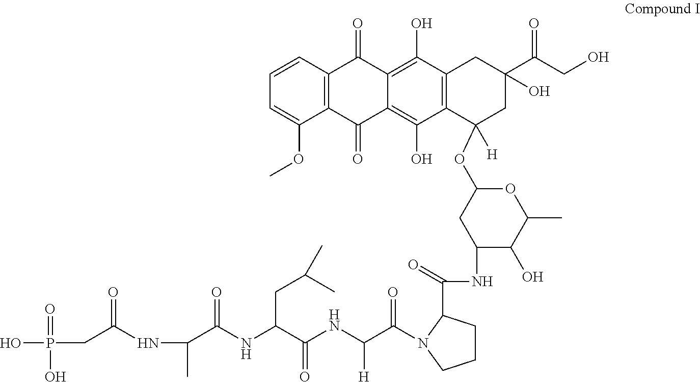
C12=C(C=CC=C1OC)C(=O)C1=C(O)C3=C(C(O)=C1C2=O)C(OC1CC(NC(=O)C2CCCN2C(C(NC(C(NC(C(C)NC(CP(O)(=O)O)=O)=O)CC(C)C)=O)[H])=O)C(O)C(C)O1)([H])CC(O)(C(CO)=O)C3
